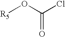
[R5]OC(Cl)=O
